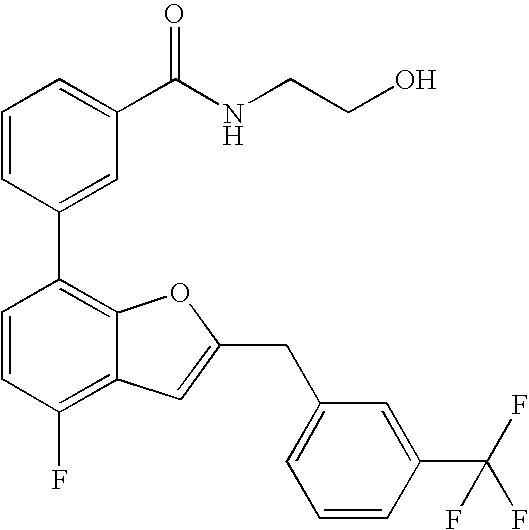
C1=CC(C2=C3C(=C(F)C=C2)C=C(CC2=CC=CC(C(F)(F)F)=C2)O3)=CC(C(NCCO)=O)=C1
